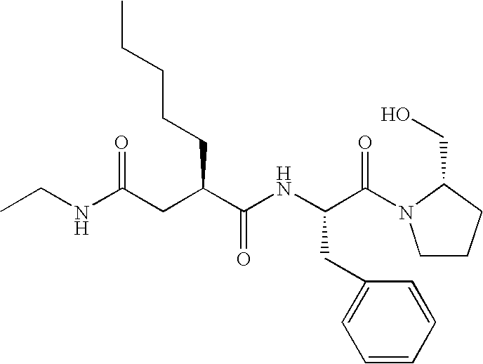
N(C(=O)CC(C(NC(C(=O)N1CCCC1CO)CC1=CC=CC=C1)=O)CCCCC)CC
